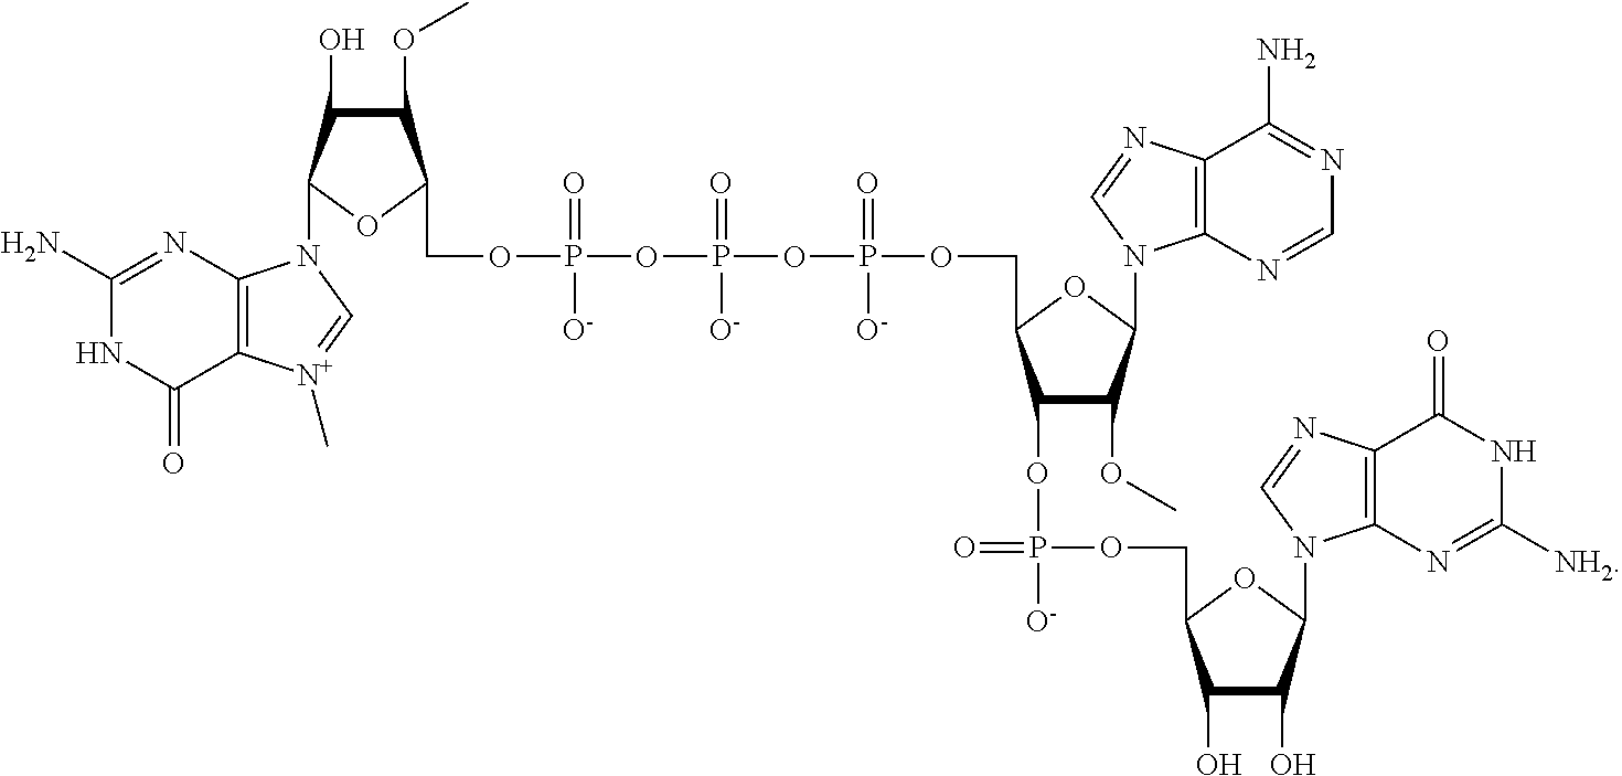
C1(N)=NC2=C(C(=O)N1)[N+](C)=CN2C1C(O)C(OC)C(COP(=O)([O-])OP(OP(OCC2C(OP([O-])(OCC3C(O)C(O)C(N4C5=C(C(=O)NC([NH2])=N5)N=C4)O3)=O)C(OC)C(N3C4=C(C(N)=NC=N4)N=C3)O2)(=O)[O-])(=O)[O-])O1
